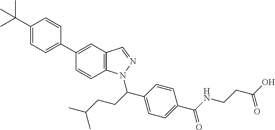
C1(C(C)(C)C)=CC=C(C2=CC3=C(C=C2)N(C(C2=CC=C(C(NCCC(O)=O)=O)C=C2)CCC(C)C)N=C3)C=C1
